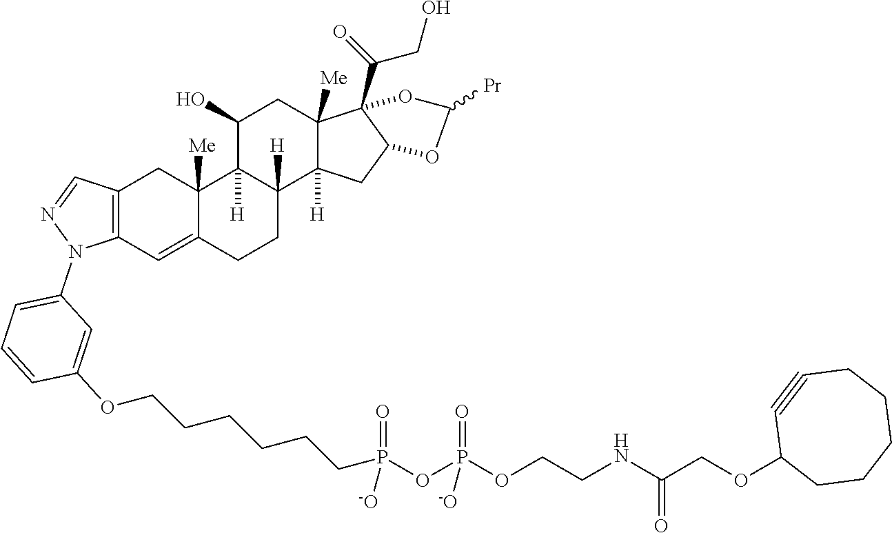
C12=C(C=C3C([Me])(C1)C1([H])C([H])(CC3)C3([H])C([Me])(CC1O)C1(C(=O)CO)C(C3)OC([Pr])O1)N(C1=CC=CC(OCCCCCCP(=O)([-O])OP(OCCNC(COC3CCCCCC#C3)=O)(=O)[-O])=C1)N=C2
